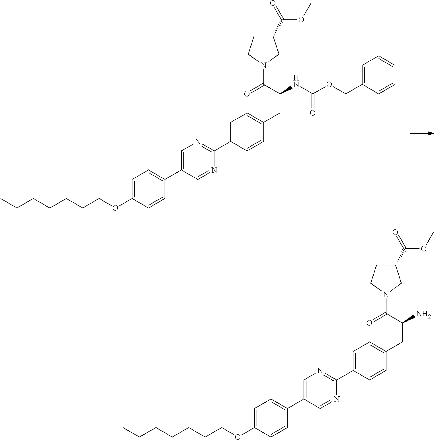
CCCCCCCOC1=CC=C(C2=CN=C(C3=CC=C(CC(C(N4CC(C(=O)OC)CC4)=O)NC(OCC4=CC=CC=C4)=O)C=C3)N=C2)C=C1.CCCCCCCOC1=CC=C(C2=CN=C(C3=CC=C(CC(C(N4CC(C(=O)OC)CC4)=O)N)C=C3)N=C2)C=C1
